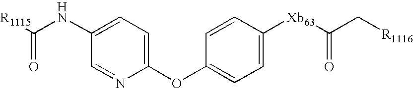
[R1115]C(NC1=CC=C(OC2=CC=C([Xb63]C(C[R1116])=O)C=C2)N=C1)=O
